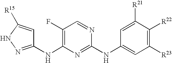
[NH](C1=C(F)C=NC(NC2=CC([R23])=C([R22])C([R21])=C2)=N1)C1=NNC([R15])=C1
